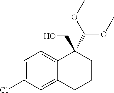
OCC1(C(OC)OC)C2=CC=C(Cl)C=C2CCC1
